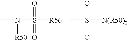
CN([R50])S(=O)(=O)[R56].S(=O)(=O)([N(R50)2])C
